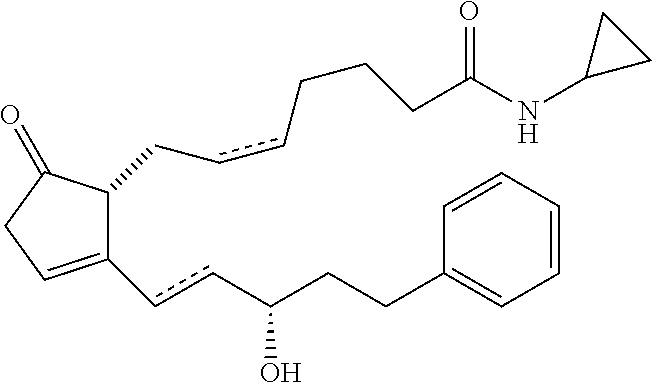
C1(=O)CC=C(ccC(CCC2=CC=CC=C2)O)C1CccCCCC(NC1CC1)=O
